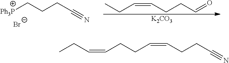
CCC=CCCC=O.[K2CO3].[Ph3P]CCCC#N.[Br-].CCC=CCCC=CCCC#N
